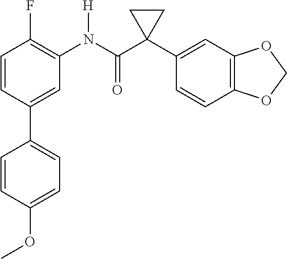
C1=C(C2=CC=C(OC)C=C2)C=CC(F)=C1N(C(C1(C2=CC3=C(C=C2)OCO3)CC1)=O)[H]
